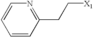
C1=CC(CC[X1])=NC=C1
